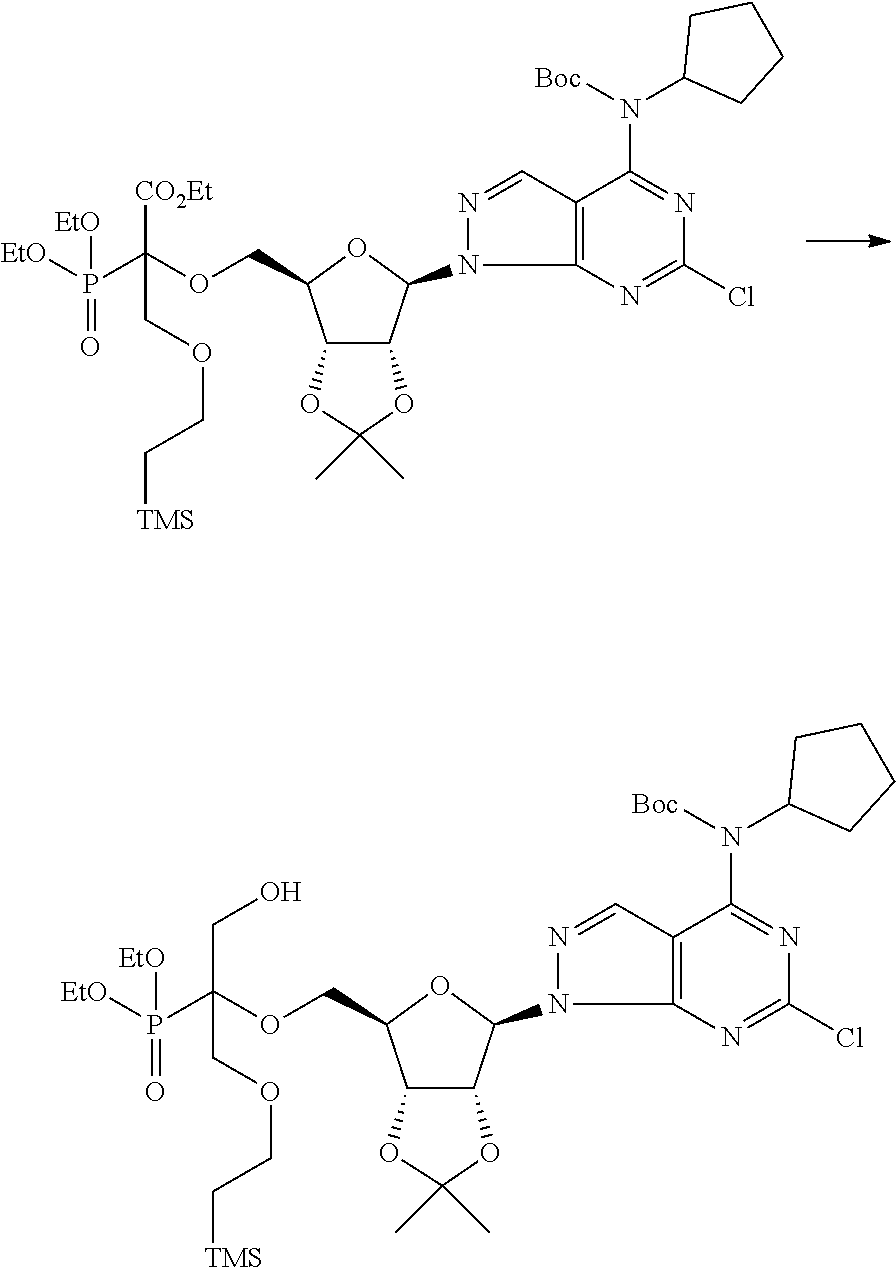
C12C(C(N3N=CC4=C3N=C(Cl)N=C4N(C3CCCC3)[Boc])OC1COC(P([EtO])([EtO])=O)([CO2Et])COCC[TMS])OC(C)(C)O2.C12C(C(N3N=CC4=C3N=C(Cl)N=C4N(C3CCCC3)[Boc])OC1COC(P([EtO])([EtO])=O)(CO)COCC[TMS])OC(C)(C)O2
